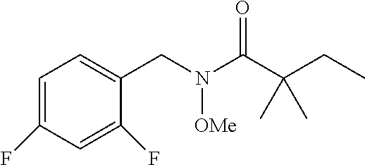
C1=C(F)C=C(F)C(CN(C(C(CC)(C)C)=O)[OMe])=C1
